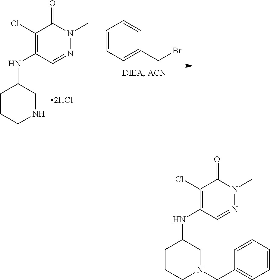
C1=CC=C(CBr)C=C1.C1(Cl)=C(NC2CCCNC2)C=NN(C)C1=O.C1(Cl)=C(NC2CCCN(CC3=CC=CC=C3)C2)C=NN(C)C1=O
